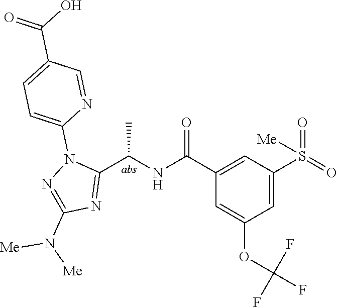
C1(C(=O)NC(C2=NC(N([Me])[Me])=NN2C2=CC=C(C(=O)O)C=N2)C)=CC(S(=O)(=O)[Me])=CC(OC(F)(F)F)=C1
